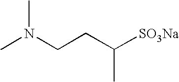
CN(CCC([SO3Na])C)C
